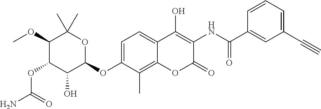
NC(=O)OC1C(O)C(OC2=CC=C3C(=C2C)OC(=O)C(NC(=O)C2=CC(C#C)=CC=C2)=C3O)OC(C)(C)C1OC
